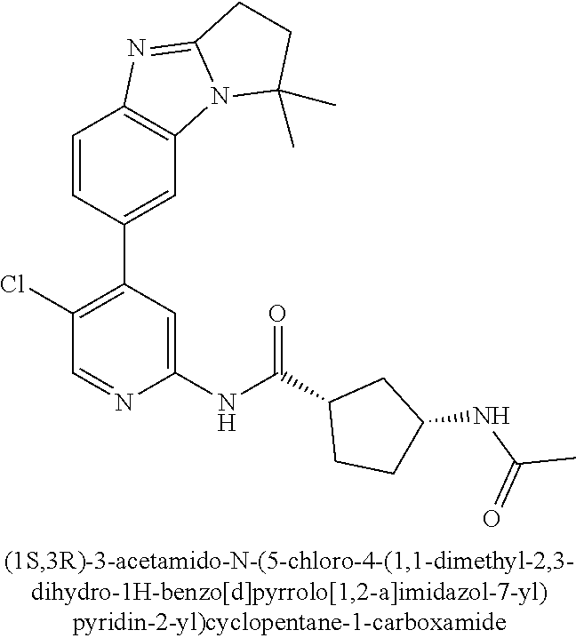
C1=CC(C2=C(Cl)C=NC(NC(C3CCC(NC(C)=O)C3)=O)=C2)=CC2=C1N=C1N2C(C)(C)CC1
